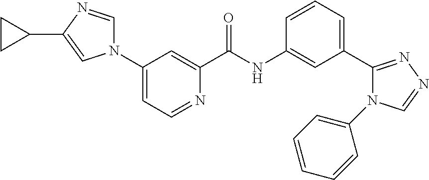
N1(C2=CC=NC(C(NC3=CC(C4=NN=CN4C4=CC=CC=C4)=CC=C3)=O)=C2)C=NC(C2CC2)=C1
